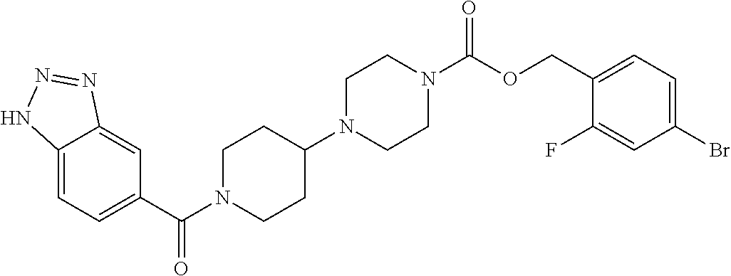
C12=CC=C(C(=O)N3CCC(N4CCN(C(=O)OCC5=CC=C(Br)C=C5F)CC4)CC3)C=C1N=NN2
